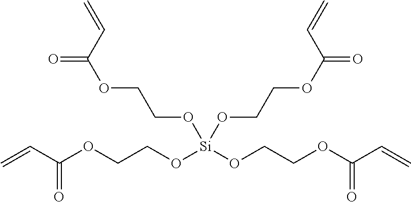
O([Si](OCCOC(C=C)=O)(OCCOC(C=C)=O)OCCOC(C=C)=O)CCOC(C=C)=O
